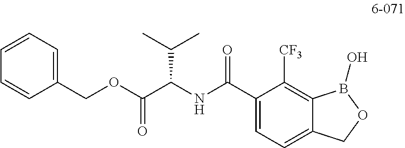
C1(COC(C(NC(C2=CC=C3C(=C2[CF3])B(O)OC3)=O)C(C)C)=O)=CC=CC=C1
